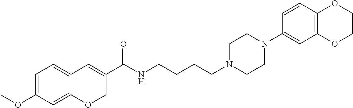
C1=C(OC)C=C2C(=C1)C=C(C(NCCCCN1CCN(C3=CC4=C(C=C3)OCCO4)CC1)=O)CO2
